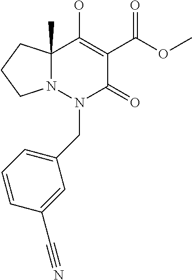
C12(C)N(N(CC3=CC=CC(C#N)=C3)C(=O)C(C(OC)=O)=C1O)CCC2
